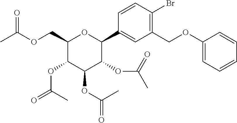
C1(COC(C)=O)C(OC(=O)C)C(OC(=O)C)C(OC(C)=O)C(C2=CC(COC3=CC=CC=C3)=C(Br)C=C2)O1
